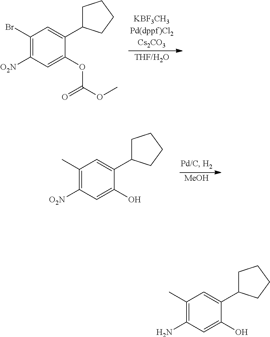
C1(Br)=C([O2N])C=C(OC(OC)=O)C(C2CCCC2)=C1.[MeOH].C1(C)=C([O2N])C=C(O)C(C2CCCC2)=C1.C1(C)=C(N)C=C(O)C(C2CCCC2)=C1
